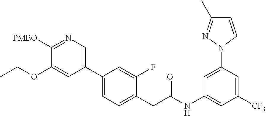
C1(NC(CC2=CC=C(C3=CN=C([PMBO])C(OCC)=C3)C=C2F)=O)=CC([CF3])=CC(N2C=CC(C)=N2)=C1
